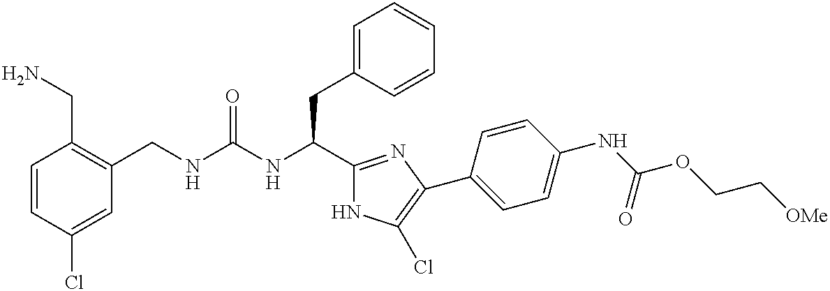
C1=CC(Cl)=CC(CNC(NC(C2=NC(C3=CC=C(NC(OCC[OMe])=O)C=C3)=C(Cl)N2)CC2=CC=CC=C2)=O)=C1CN
